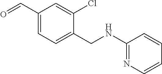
C1(CNC2=NC=CC=C2)=CC=C(C=O)C=C1Cl
